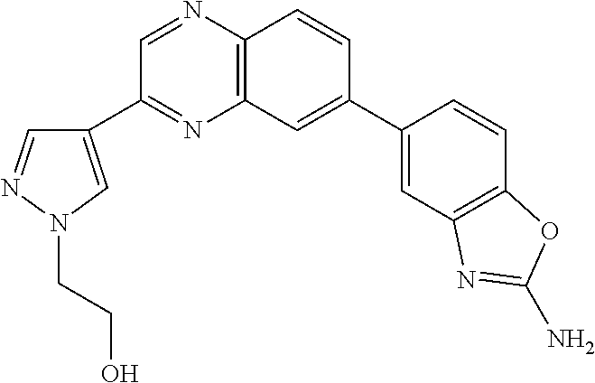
C1=C(C2=CC3=C(N=CC(C4=CN(CCO)N=C4)=N3)C=C2)C=CC2=C1N=C(N)O2
